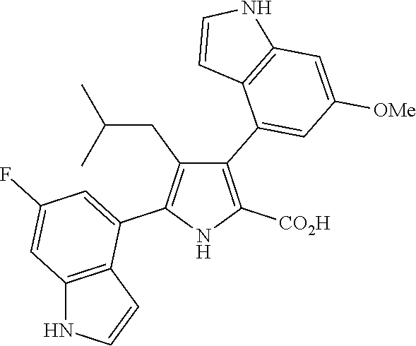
C1(C2=CC([OMe])=CC3=C2C=CN3)=C([CO2H])NC(C2=CC(F)=CC3=C2C=CN3)=C1CC(C)C
